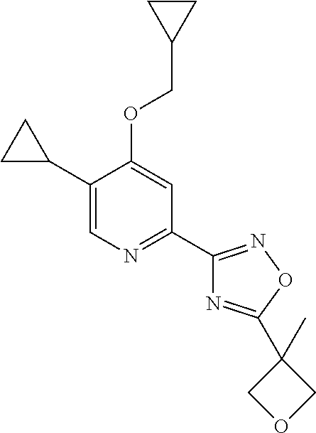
C1(C2CC2)=CN=C(C2=NOC(C3(C)COC3)=N2)C=C1OCC1CC1
